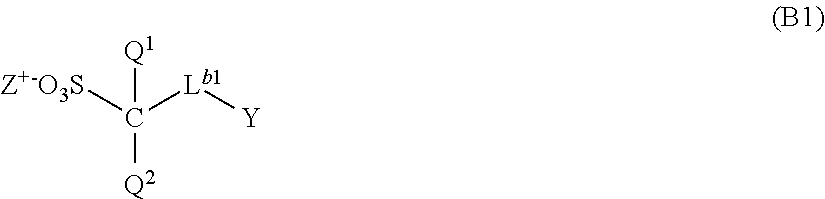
C([Q1])([Q2])([Z+-O3S])[Lb1][Y]
